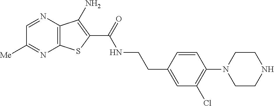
C12=C(N=CC([Me])=N1)C(N)=C(C(=O)NCCC1=CC(Cl)=C(N3CCNCC3)C=C1)S2
